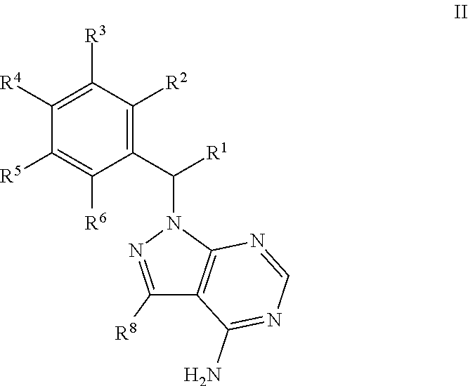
C1([R4])=C([R3])C([R2])=C(C(N2N=C([R8])C3=C2N=CN=C3N)[R1])C([R6])=C1[R5]
